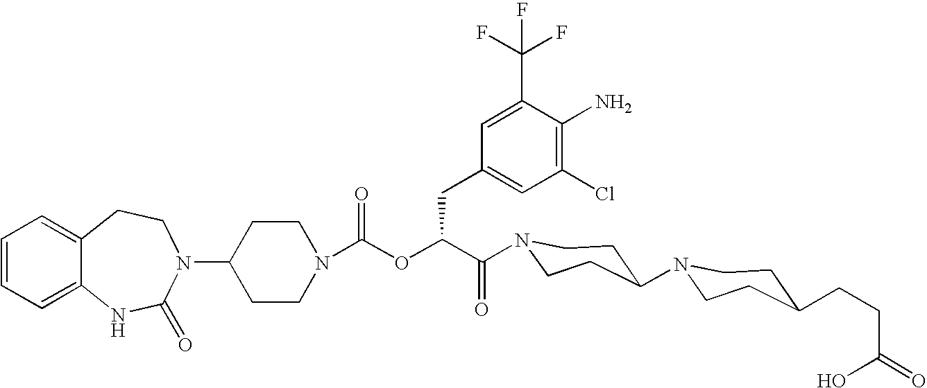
C12=CC=CC=C1NC(=O)N(C1CCN(C(OC(C(=O)N3CCC(N4CCC(CCC(=O)O)CC4)CC3)CC3=CC(Cl)=C(N)C(C(F)(F)F)=C3)=O)CC1)CC2
